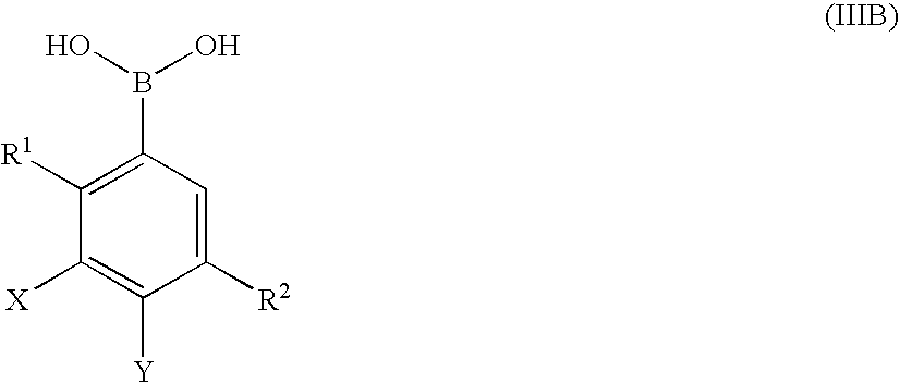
C1([R1])=C(B(O)O)C=C([R2])C([Y])=C1[X]
